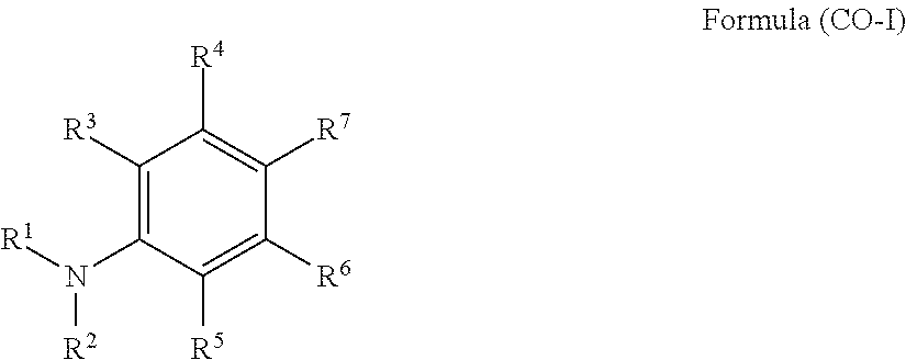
C1([R3])=C(N([R1])[R2])C([R5])=C([R6])C([R7])=C1[R4]
